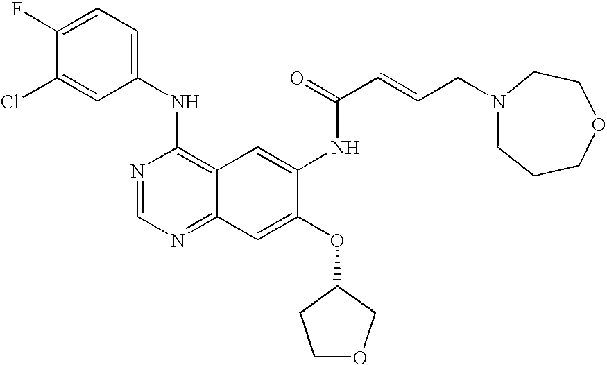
C1(F)=CC=C(NC2=C3C(=NC=N2)C=C(OC2COCC2)C(NC(=O)C=CCN2CCCOCC2)=C3)C=C1Cl
